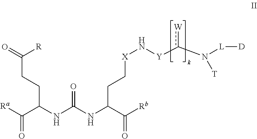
[Ra]C(C(NC(NC(C([Rb])=O)CC[X]N[Y]c([W])N([L][D])[T])=O)CCC(=O)[R])=O
